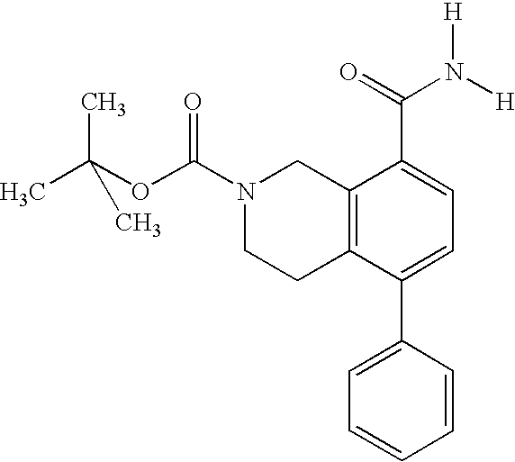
N1(C(OC(C)(C)C)=O)CCC2=C(C1)C(C(=O)N([H])[H])=CC=C2C1=CC=CC=C1
